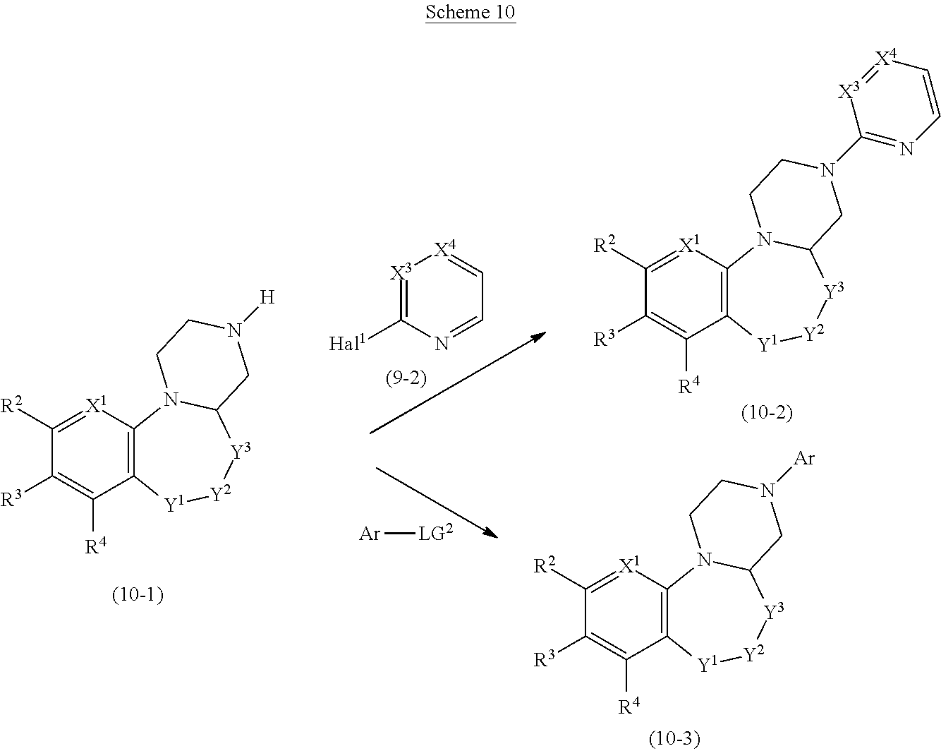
[X3]1=C([Hal1])N=CC=[X4]1.C12=C([X1]=C([R2])C([R3])=C1[R4])N1C([Y3][Y2][Y1]2)CN([H])CC1.[Ar][LG2].C12=C([X1]=C([R2])C([R3])=C1[R4])N1C([Y3][Y2][Y1]2)CN(C2=NC=C[X4]=[X3]2)CC1.C12=C([X1]=C([R2])C([R3])=C1[R4])N1C([Y3][Y2][Y1]2)CN([Ar])CC1
